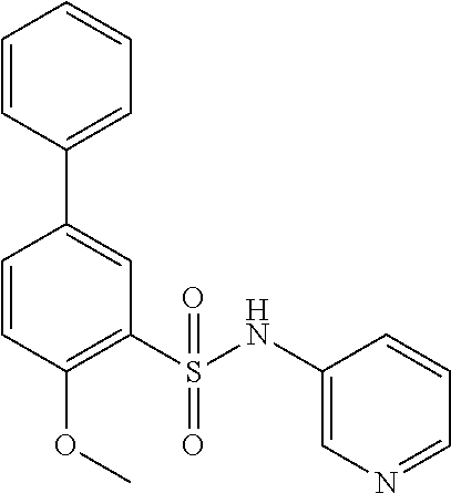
C1=CC(OC)=C(S(NC2=CN=CC=C2)(=O)=O)C=C1C1=CC=CC=C1
